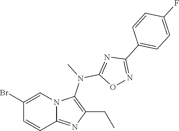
BrC1=CN2C(=NC(CC)=C2N(C)C2=NC(C3=CC=C(F)C=C3)=NO2)C=C1
